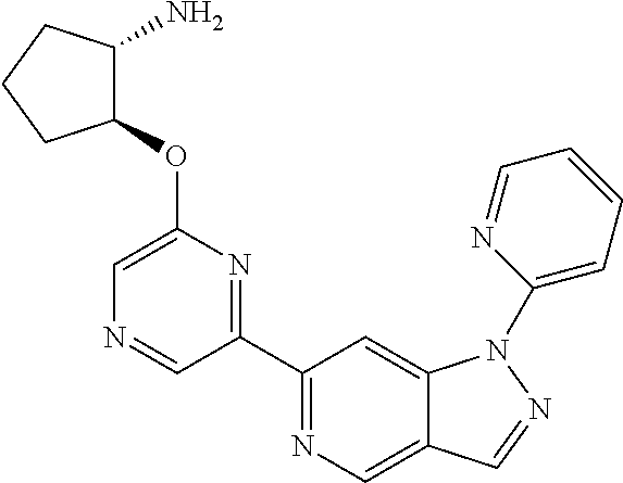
C1(C2=NC(OC3C(N)CCC3)=CN=C2)=NC=C2C(=C1)N(C1=CC=CC=N1)N=C2
